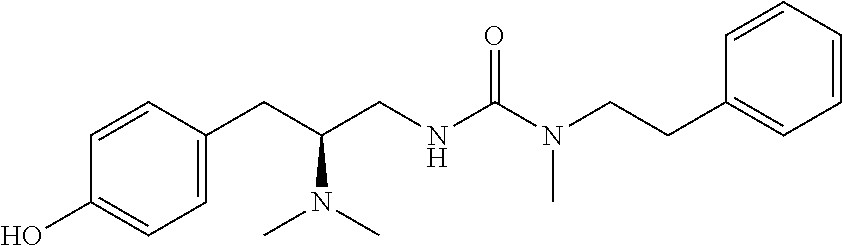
C1=C(CC(CNC(N(CCC2=CC=CC=C2)C)=O)N(C)C)C=CC(O)=C1
